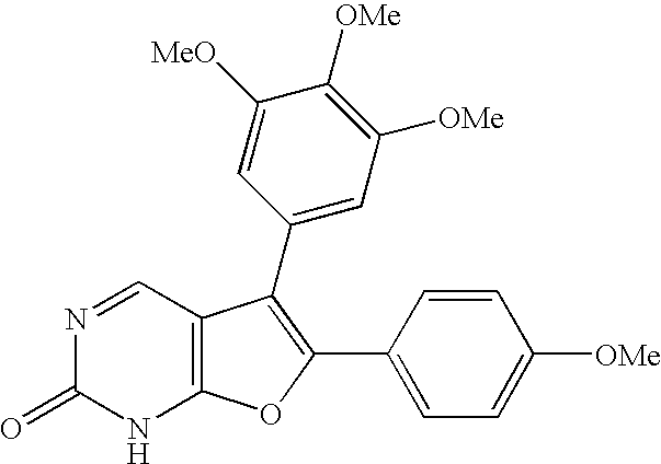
C12=C(C=NC(=O)N1)C(C1=CC([OMe])=C([OMe])C([MeO])=C1)=C(C1=CC=C([OMe])C=C1)O2
